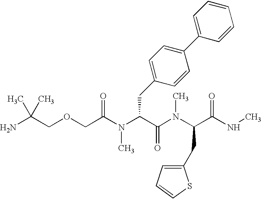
O(CC(=O)N(C(CC1=CC=C(C2=CC=CC=C2)C=C1)C(N(C(C(=O)NC)CC1=CC=CS1)C)=O)C)CC(N)(C)C
